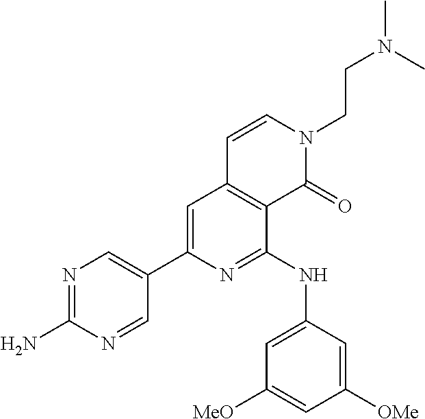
C1(C2=CC3=C(C(NC4=CC([MeO])=CC([OMe])=C4)=N2)C(=O)N(CCN(C)C)C=C3)=CN=C(N)N=C1
